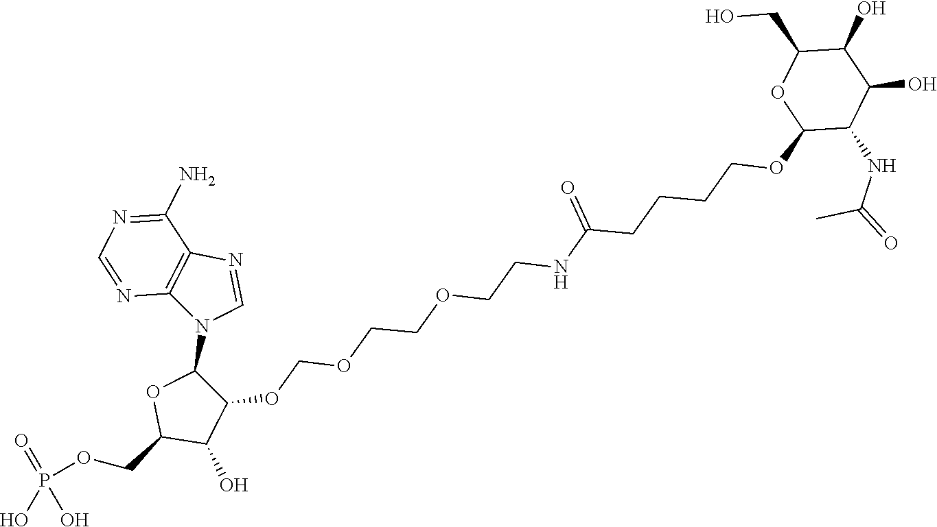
C1(OCOCCOCCNC(CCCCOC2C(NC(C)=O)C(O)C(O)C(CO)O2)=O)C(N2C=NC3=C2N=CN=C3N)OC(COP(O)(O)=O)C1O
